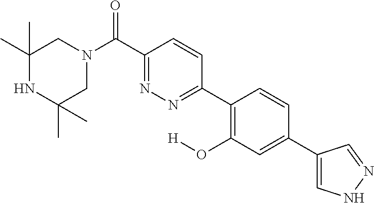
C1(C)(C)NC(C)(C)CN(C(C2=NN=C(C3=C(O[H])C=C(C4=CNN=C4)C=C3)C=C2)=O)C1
